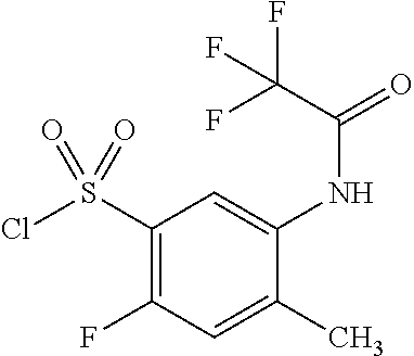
ClS(C1=C(F)C=C(C)C(NC(=O)C(F)(F)F)=C1)(=O)=O
